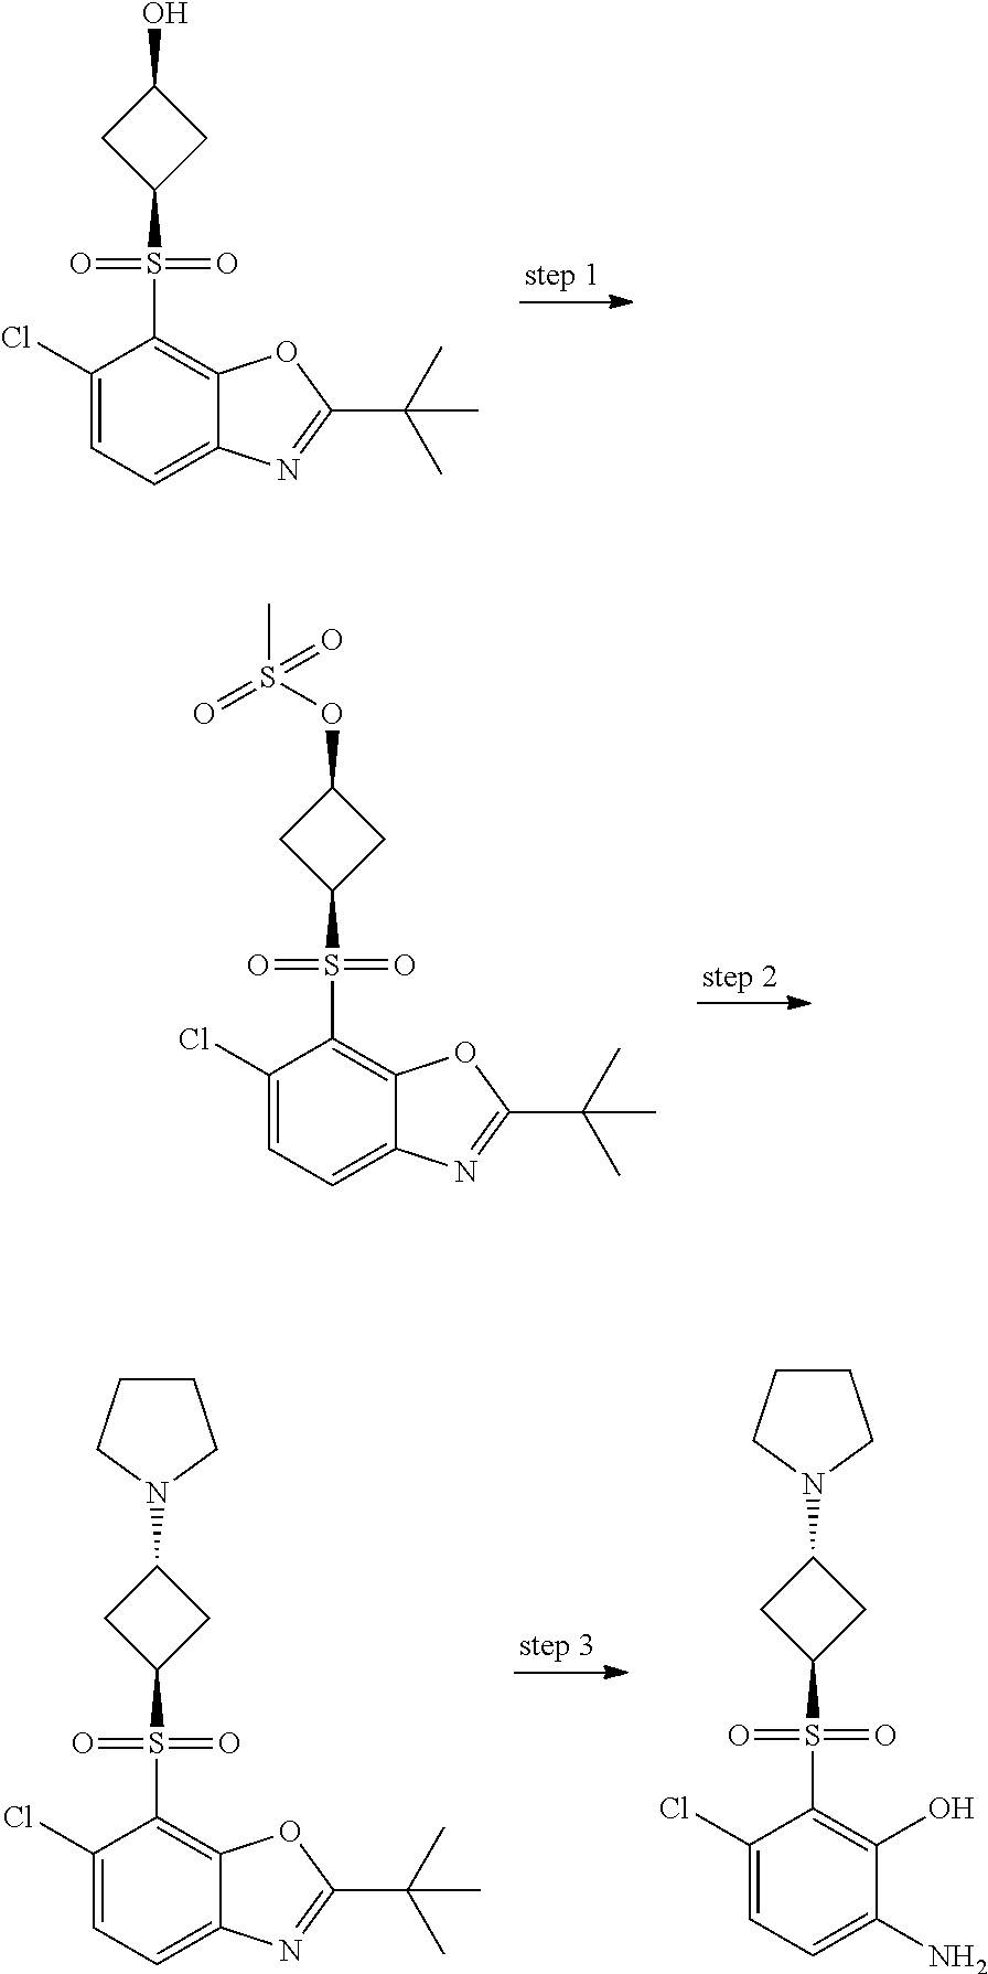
C1(Cl)=CC=C2C(=C1S(=O)(=O)C1CC(O)C1)OC(C(C)(C)C)=N2.C1(Cl)=CC=C2C(=C1S(=O)(=O)C1CC(OS(C)(=O)=O)C1)OC(C(C)(C)C)=N2.C1(Cl)=CC=C2C(=C1S(=O)(=O)C1CC(N3CCCC3)C1)OC(C(C)(C)C)=N2.C1(Cl)=CC=C(N)C(O)=C1S(=O)(=O)C1CC(N2CCCC2)C1
